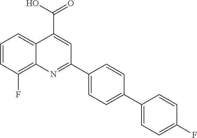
C1=CC(F)=C2C(=C1)C(C(O)=O)=CC(C1=CC=C(C3=CC=C(F)C=C3)C=C1)=N2
